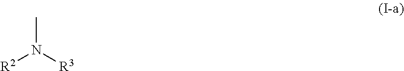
CN([R3])[R2]
